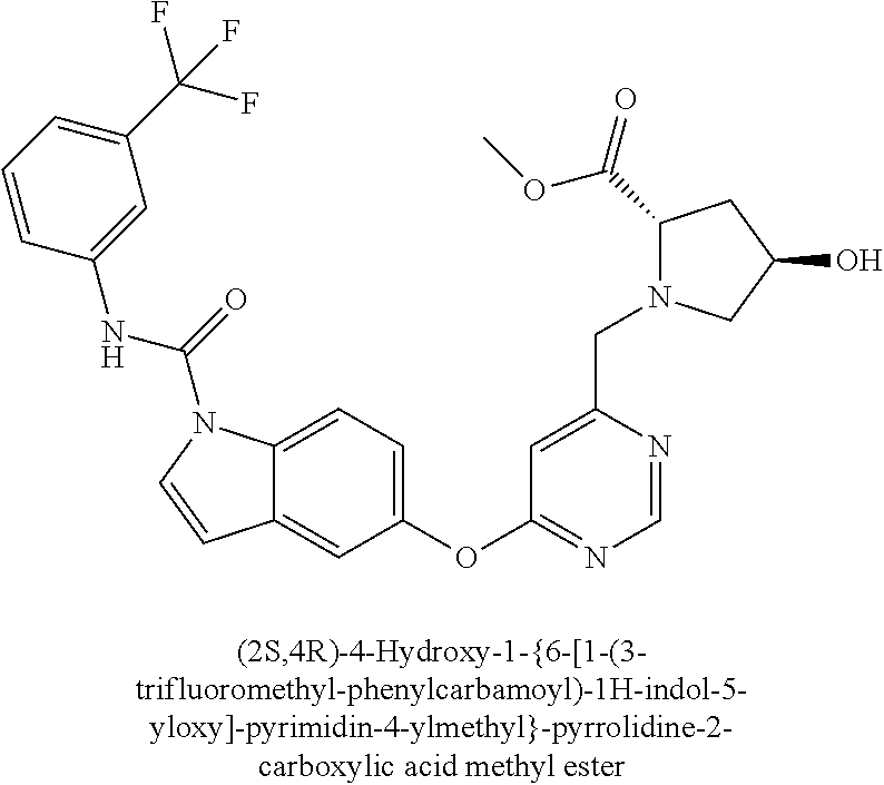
C12=CC=C(OC3=NC=NC(CN4C(C(=O)OC)CC(O)C4)=C3)C=C1C=CN2C(=O)NC1=CC(C(F)(F)F)=CC=C1
